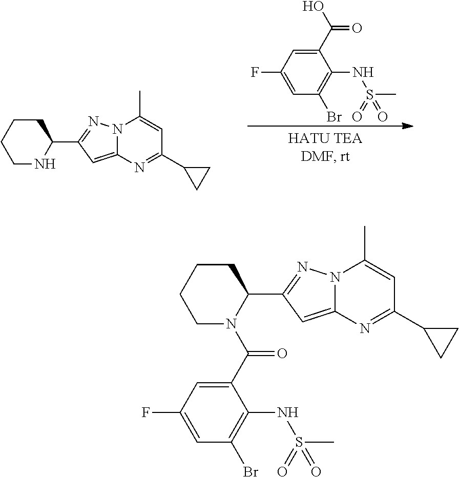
C1(C(O)=O)=CC(F)=CC(Br)=C1NS(C)(=O)=O.C1CCCNC1C1=NN2C(=C1)N=C(C1CC1)C=C2C.C1CCCN(C(C2=CC(F)=CC(Br)=C2NS(C)(=O)=O)=O)C1C1=NN2C(=C1)N=C(C1CC1)C=C2C
